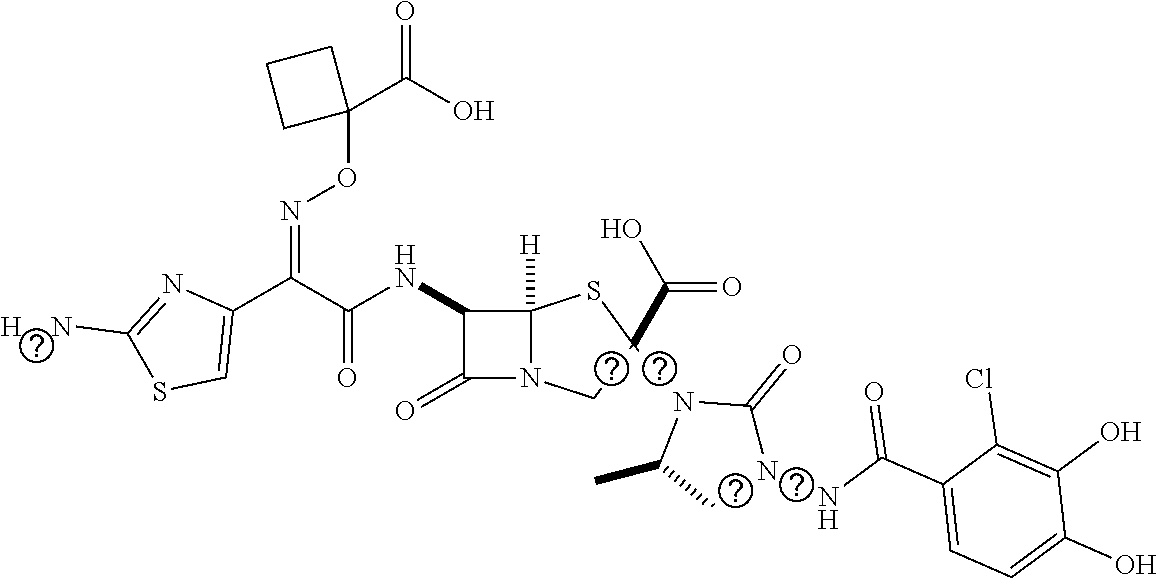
C(=O)(NC1C(=O)N2C1([H])SC(N1C(C)CN(NC(C3=CC=C(O)C(O)=C3Cl)=O)C1=O)(C(O)=O)C2)C(C1=CSC([H    N])=N1)=NOC1(C(O)=O)CCC1
